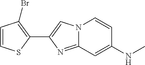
N1=C2N(C=C1C1=C(Br)C=CS1)C=CC(NC)=C2
